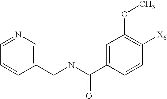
C1=NC=C(CNC(C2=CC(OC)=C([X6])C=C2)=O)C=C1
